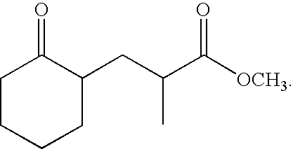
C1CCCC(CC(C)C([OCH3])=O)C1=O
